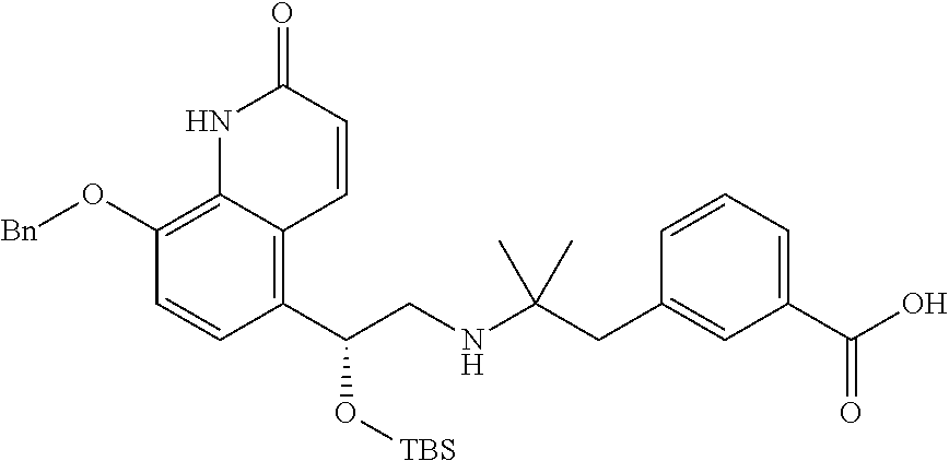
C1(C(CNC(CC2=CC(C(O)=O)=CC=C2)(C)C)O[TBS])=C2C(=C(O[Bn])C=C1)NC(=O)C=C2
